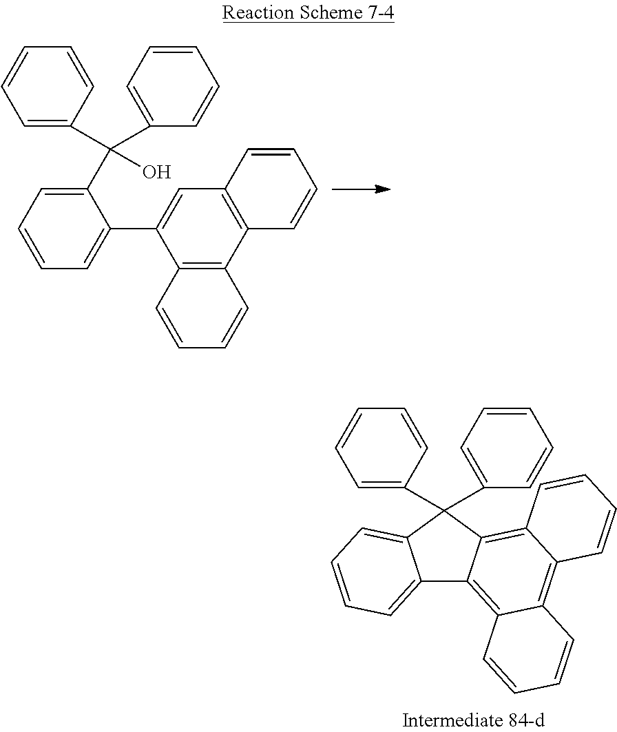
C12=C(C3=C(C=C1C1=CC=CC=C1C(C1=CC=CC=C1)(C1=CC=CC=C1)O)C=CC=C3)C=CC=C2.C12=CC=CC=C1C(C1=CC=CC=C1)(C1=CC=CC=C1)C1=C3C(=C4C(=C21)C=CC=C4)C=CC=C3
